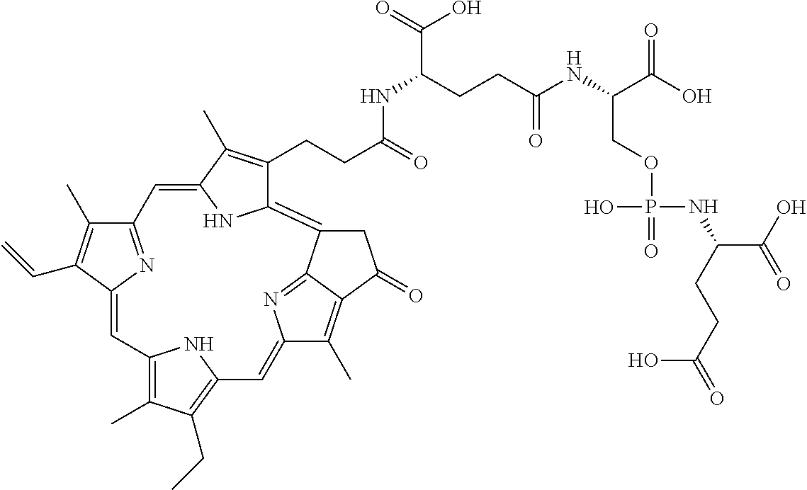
C12=NC(=CC3=C(C)C(CC)=C(N3)C=C3C(C)=C4C(=N3)C(=C3C(CCC(=O)NC(C(=O)O)CCC(NC(C(O)=O)COP(=O)(NC(C(=O)O)CCC(=O)O)O)=O)=C(C)C(=C1)N3)CC4=O)C(C=C)=C2C
